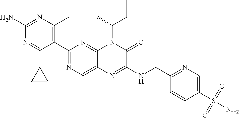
C1(N)=NC(C)=C(C2=NC=C3C(=N2)N(C(C)CC)C(=O)C(NCC2=NC=C(S(N)(=O)=O)C=C2)=N3)C(C2CC2)=N1
